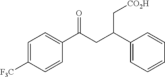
C1(C(CC(C2=CC=C([F3C])C=C2)=O)C[CO2H])=CC=CC=C1
